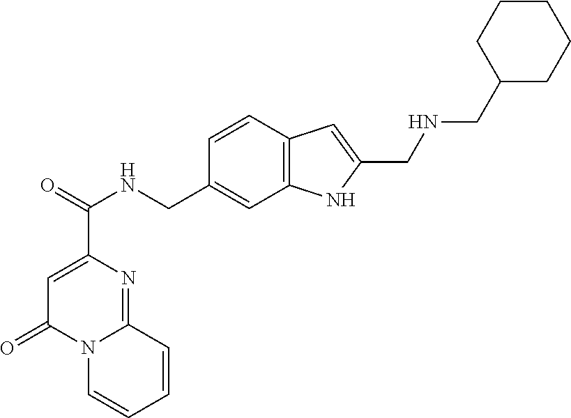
C1=C(C(=O)NCC2=CC3=C(C=C2)C=C(CNCC2CCCCC2)N3)N=C2N(C1=O)C=CC=C2
